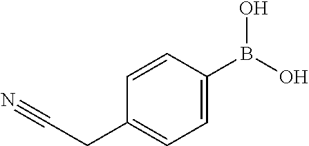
C1=CC(B(O)O)=CC=C1CC#N
